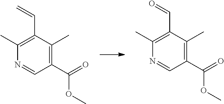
C1(C=O)=C(C)N=CC(C(=O)OC)=C1C.C1(C=C)=C(C)N=CC(C(=O)OC)=C1C
